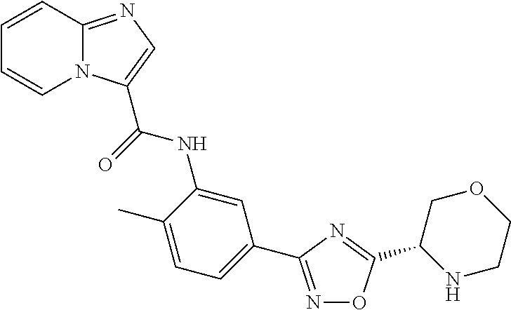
N1=C(C2=CC=C(C)C(NC(=O)C3=CN=C4N3C=CC=C4)=C2)N=C(C2NCCOC2)O1
